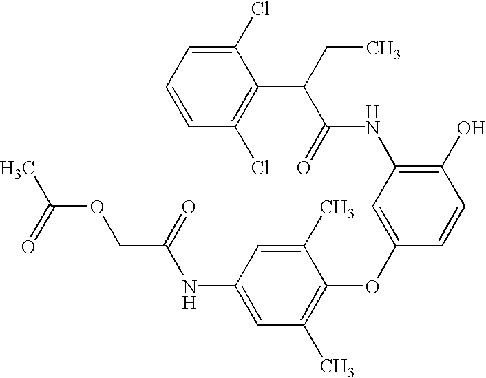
C1(O)=C(NC(=O)C(C2=C(Cl)C=CC=C2Cl)CC)C=C(OC2=C(C)C=C(NC(=O)COC(C)=O)C=C2C)C=C1
